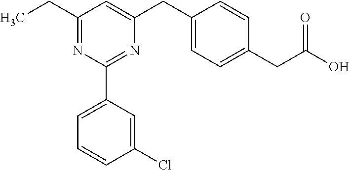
C1(CC)=NC(C2=CC=CC(Cl)=C2)=NC(CC2=CC=C(CC(O)=O)C=C2)=C1
